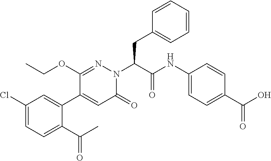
C1(Cl)=CC=C(C(C)=O)C(C2=CC(=O)N(C(C(=O)NC3=CC=C(C(O)=O)C=C3)CC3=CC=CC=C3)N=C2OCC)=C1
